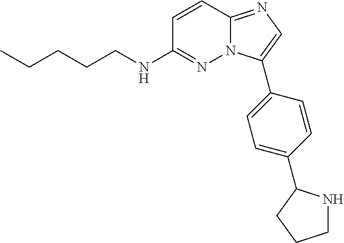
C1=CC2=NC=C(C3=CC=C(C4NCCC4)C=C3)N2N=C1NCCCCC
